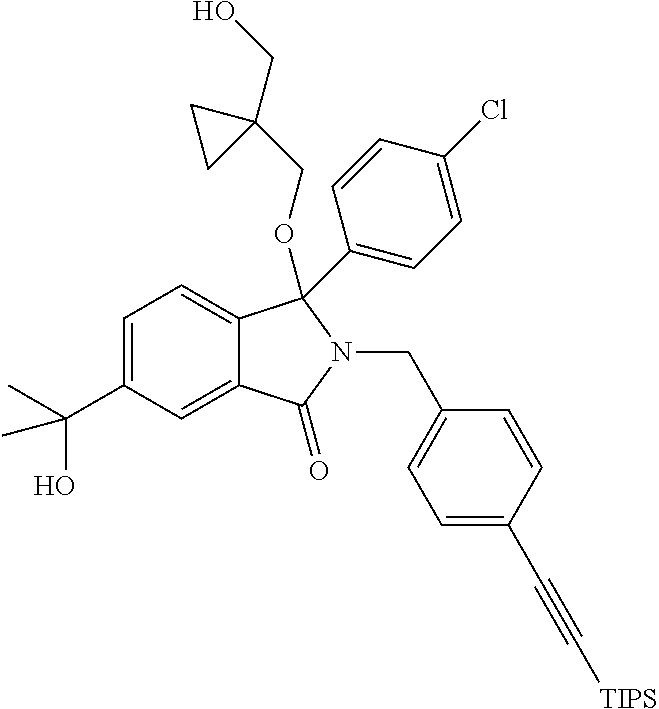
C1=C(C(O)(C)C)C=C2C(=C1)C(C1=CC=C(Cl)C=C1)(OCC1(CO)CC1)N(CC1=CC=C(C#C[TIPS])C=C1)C2=O
